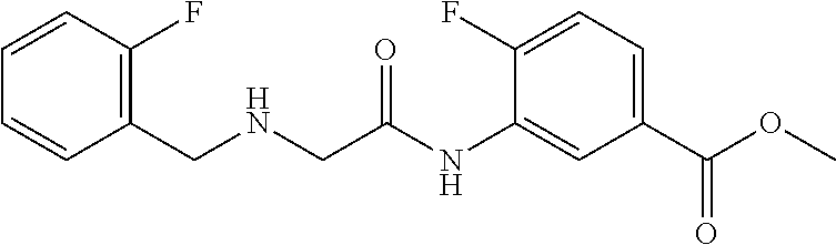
C1=CC(F)=C(CNCC(NC2=CC(C(OC)=O)=CC=C2F)=O)C=C1
